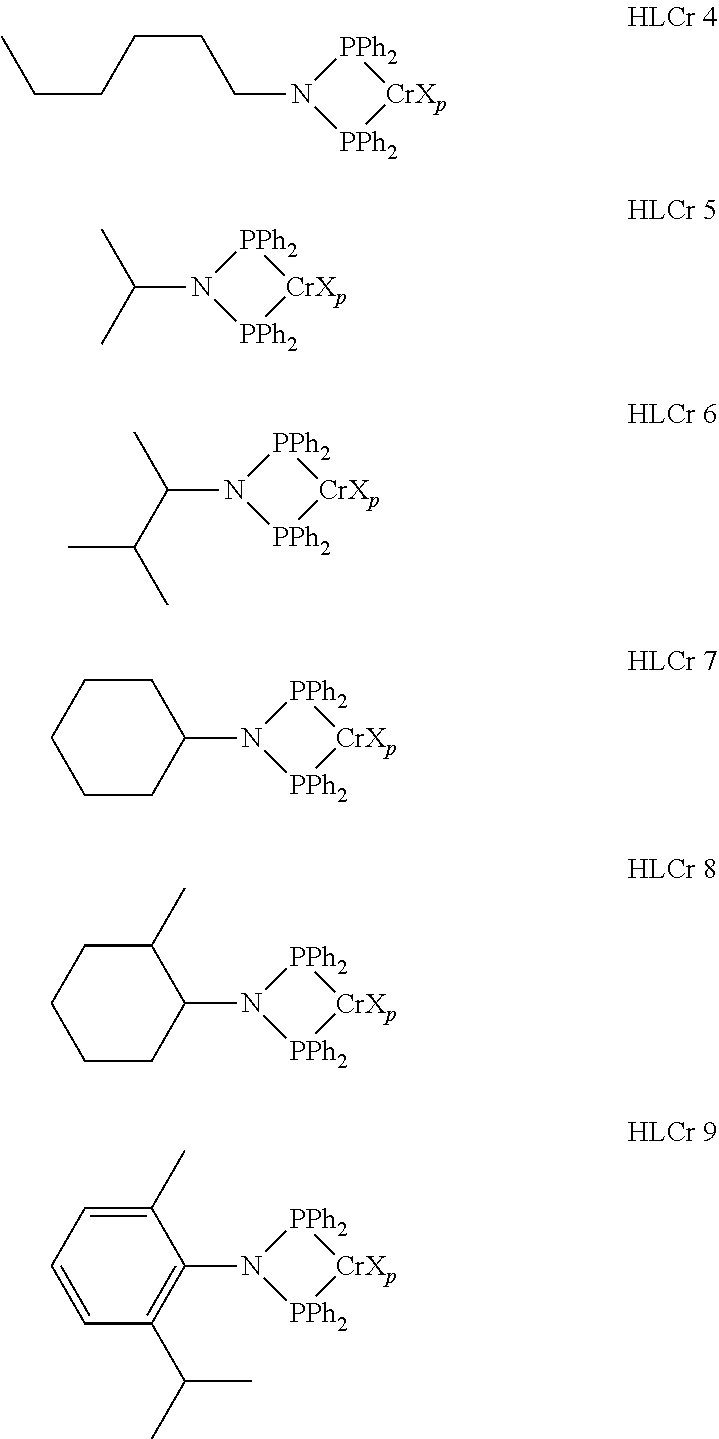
CCCCCCN1[PPh2][CrXp][PPh2]1.CC(N1[PPh2][CrXp][PPh2]1)C.CC(N1[PPh2][CrXp][PPh2]1)C(C)C.C1C(N2[PPh2][CrXp][PPh2]2)CCCC1.C1(C)C(N2[PPh2][CrXp][PPh2]2)CCCC1.C1(C)=CC=CC(C(C)C)=C1N1[PPh2][CrXp][PPh2]1
